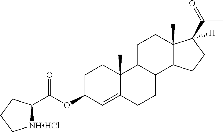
C1C(OC(C2[NHHCl]CCC2)=O)C=C2C(C)(C1)C1C(CC2)C2C(C)(CC1)C(C(=O)C)([H])CC2
